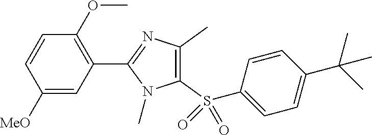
C1(S(C2=CC=C(C(C)(C)C)C=C2)(=O)=O)=C(C)N=C(C2=C(OC)C=CC([MeO])=C2)N1C
